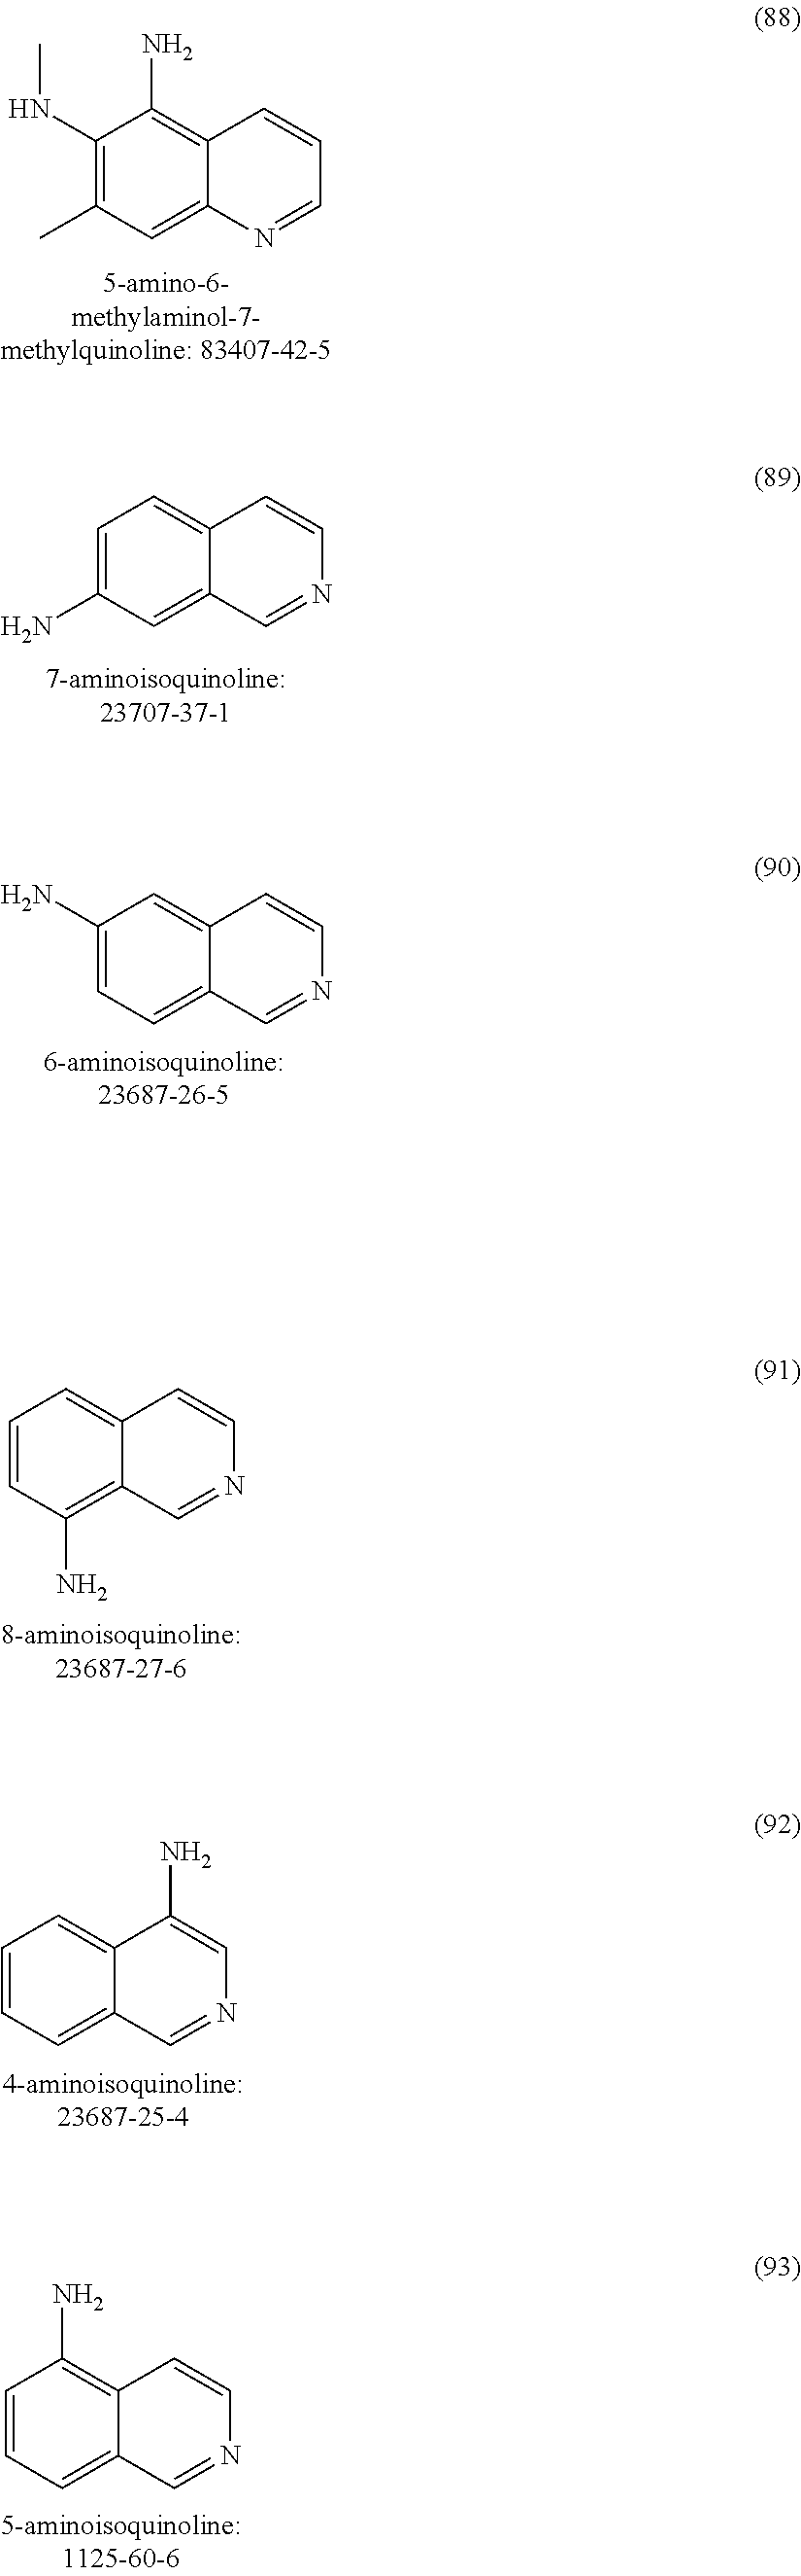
C1(NC)=C(C)C=C2C(=C1N)C=CC=N2.C1=C(N)C=C2C(=C1)C=CN=C2.C1(N)=CC=C2C(=C1)C=CN=C2.C1=CC(N)=C2C(=C1)C=CN=C2.C1=CC=C2C(=C1)C(N)=CN=C2.C1=CC=C2C(=C1N)C=CN=C2
